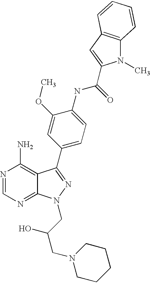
N1=CN=C2C(=C1N)C(C1=CC=C(NC(=O)C3=CC4=C(N3C)C=CC=C4)C(OC)=C1)=NN2CC(CN1CCCCC1)O
